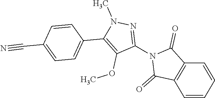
C1(N2C(=O)C3=C(C2=O)C=CC=C3)=NN(C)C(C2=CC=C(C#N)C=C2)=C1OC
